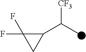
C1(C(C)[CF3])C(F)(F)C1
